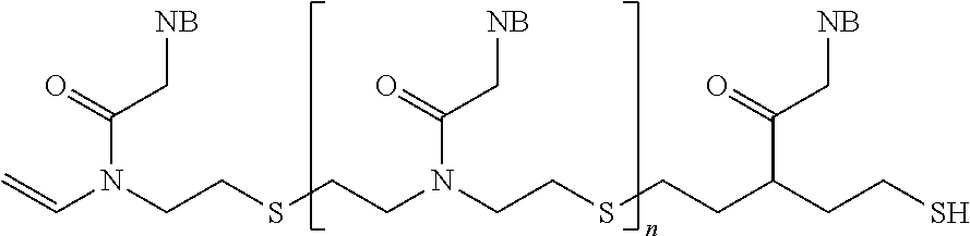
C(N(CCSCCN(CCSCCC(CCS)C(=O)C[NB])C(C[NB])=O)C(=O)C[NB])=C
